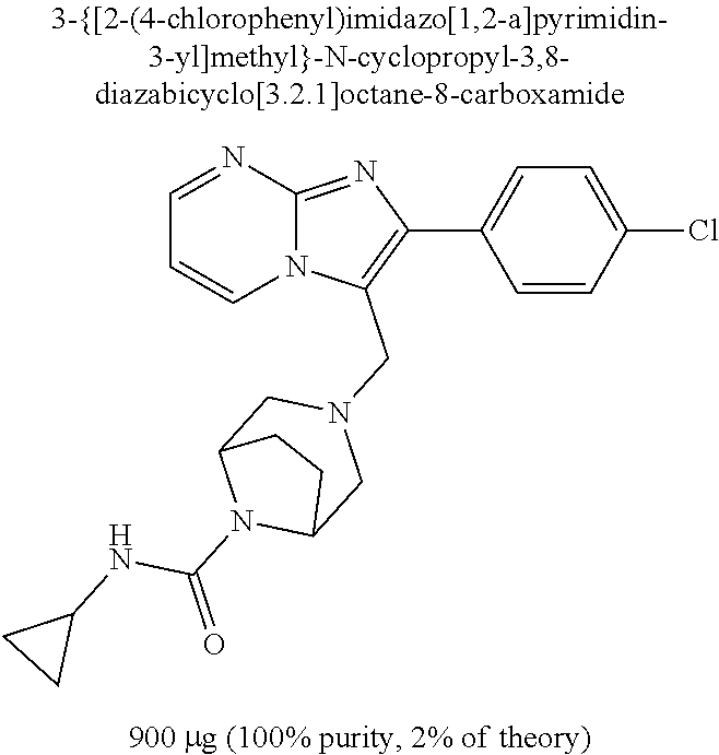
C1=CC(Cl)=CC=C1C1=C(CN2CC3N(C(=O)NC4CC4)C(C2)CC3)N2C(=N1)N=CC=C2
